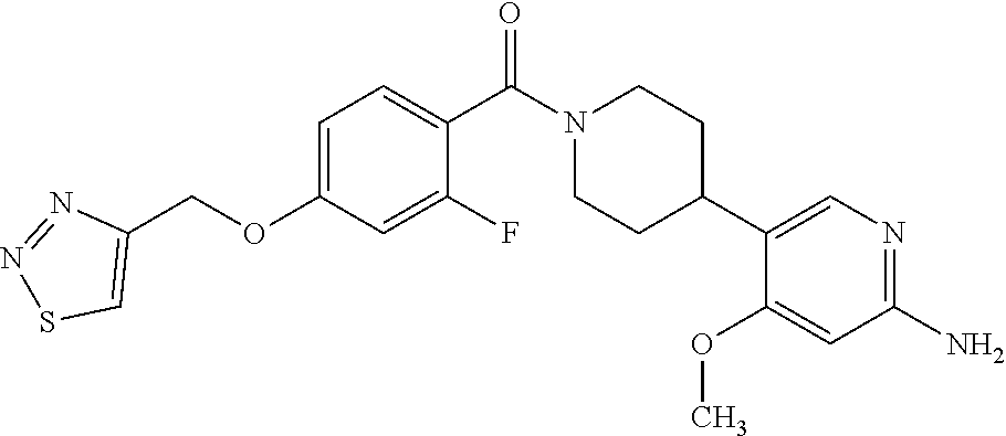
C1=C(OCC2=CSN=N2)C=C(F)C(C(N2CCC(C3=CN=C(N)C=C3OC)CC2)=O)=C1
